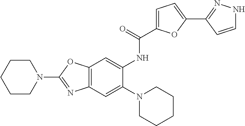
C12=C(OC(N3CCCCC3)=N1)C=C(NC(=O)C1=CC=C(C3=NNC=C3)O1)C(N1CCCCC1)=C2
